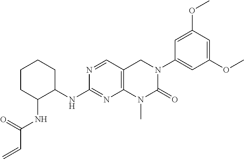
C1C(NC(C=C)=O)C(NC2=NC3=C(C=N2)CN(C2=CC(OC)=CC(OC)=C2)C(=O)N3C)CCC1
